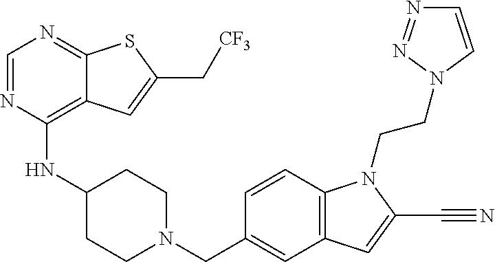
C1=NC(NC2CCN(CC3=CC4=C(C=C3)N(CCN3N=NC=C3)C(C#N)=C4)CC2)=C2C(=N1)SC(C[CF3])=C2
